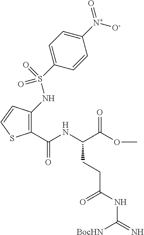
C1(C(NC(C(OC)=O)CCC(NC(=N)[BocHN])=O)=O)=C(NS(=O)(=O)C2=CC=C([N+](=O)[O-])C=C2)C=CS1
